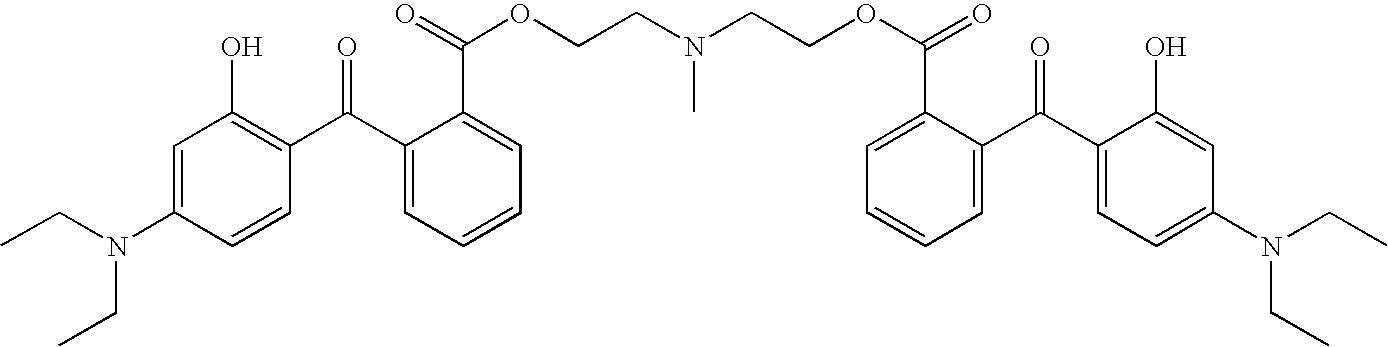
C1=C(N(CC)CC)C=CC(C(C2=CC=CC=C2C(=O)OCCN(CCOC(=O)C2=CC=CC=C2C(C2=CC=C(N(CC)CC)C=C2O)=O)C)=O)=C1O
